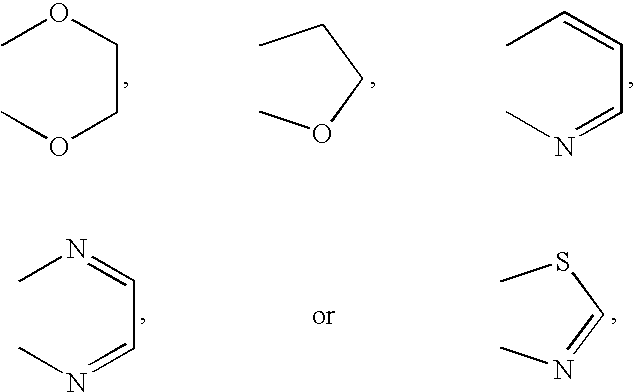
CCCOC.CC=CC=NC.COCCOC.CN=CC=NC.CSC=NC
